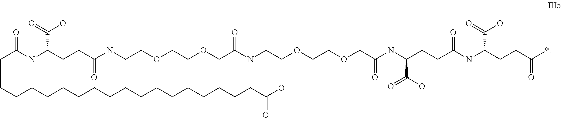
N(C(CCC(NCCOCCOCC(NCCOCCOCC(NC(CCC(NC(CCC(*)=O)C(O)=O)=O)C(=O)O)=O)=O)=O)C(O)=O)C(CCCCCCCCCCCCCCCCCCC(O)=O)=O
